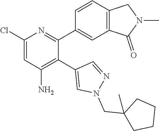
C1(Cl)=CC(N)=C(C2=CN(CC3(C)CCCC3)N=C2)C(C2=CC3=C(C=C2)CN(C)C3=O)=N1
